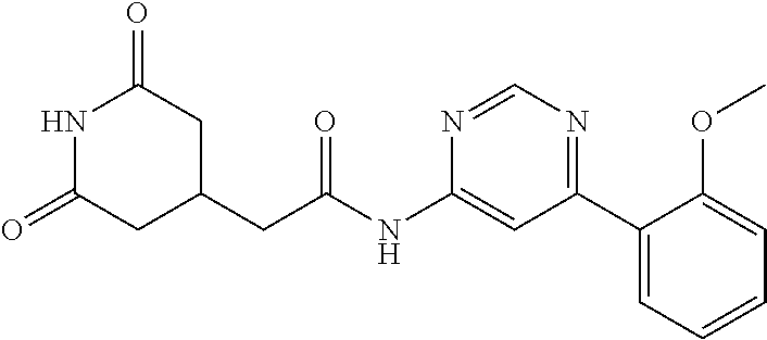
C(NC1=CC(C2=CC=CC=C2OC)=NC=N1)(=O)CC1CC(=O)NC(=O)C1
